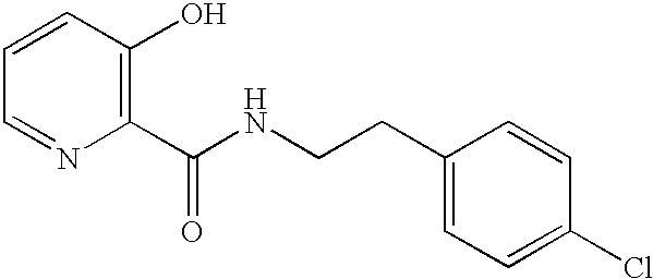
N(C(C1=C(O)C=CC=N1)=O)CCC1=CC=C(Cl)C=C1
